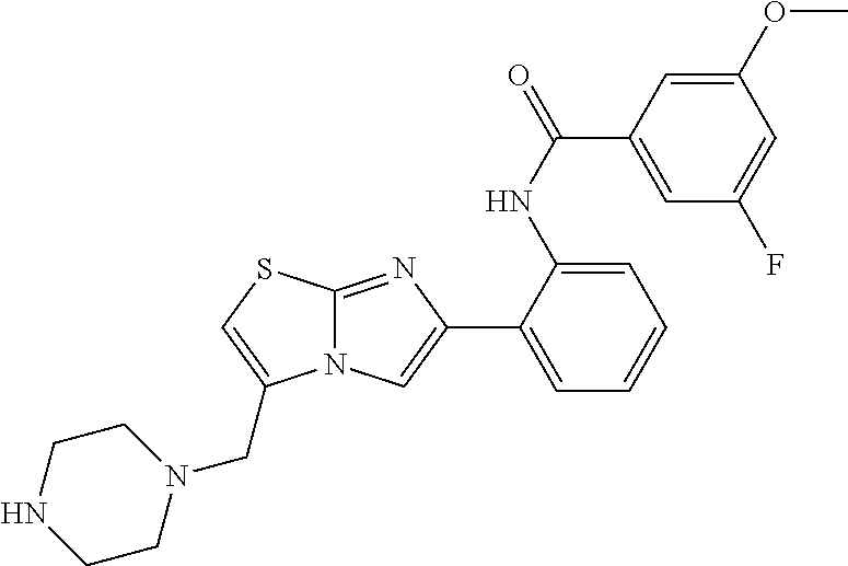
C1(NC(C2=CC(F)=CC(OC)=C2)=O)=CC=CC=C1C1=CN2C(=N1)SC=C2CN1CCNCC1
